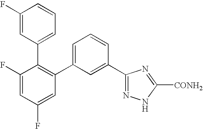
C1(C2=CC=CC(C3=NNC([CONH2])=N3)=C2)=C(C2=CC=CC(F)=C2)C(F)=CC(F)=C1
